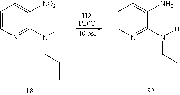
C1=CN=C(N([H])CCC)C([NO2])=C1.C1=CN=C(N([H])CCC)C(N)=C1
